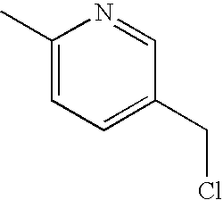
C1(C)=CC=C(CCl)C=N1
